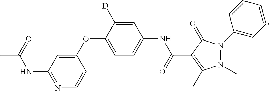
C1(OC2=CC=C(NC(C3=C(C)N(C)N(C4=CC=CC=C4)C3=O)=O)C=C2[D])=CC(NC(=O)C)=NC=C1
